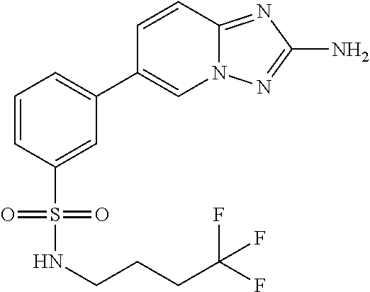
C(CC(F)(F)F)CNS(C1=CC(C2=CN3C(=NC(N)=N3)C=C2)=CC=C1)(=O)=O
